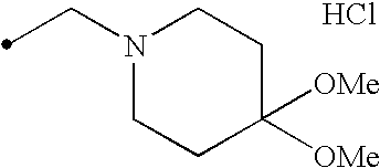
Cl.C(N1CCC([OMe])([OMe])CC1)C
